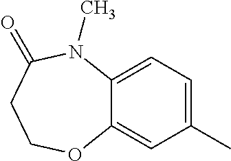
C1(C)=CC=C2C(=C1)OCCC(=O)N2C
